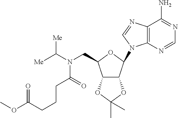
N(C([Me])[Me])(CC1OC(N2C3=C(C(N)=NC=N3)N=C2)C2C1OC(C)(C)O2)C(=O)CCCC(OC)=O
